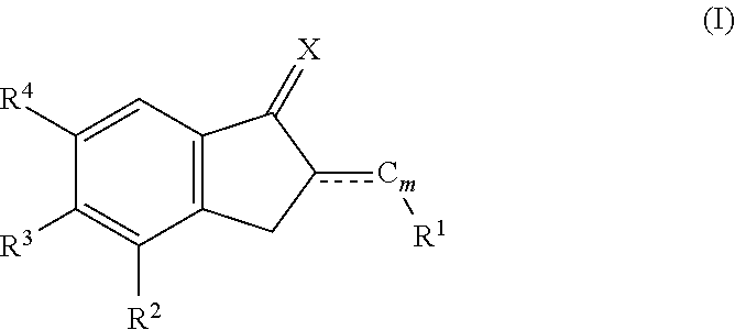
C1([R4])=CC2=C(C([R2])=C1[R3])Cc([Cm][R1])C2=[X]
